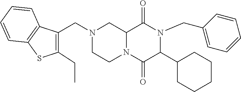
C12N(C(=O)C(C3CCCCC3)N(CC3=CC=CC=C3)C1=O)CCN(CC1=C(CC)SC3=C1C=CC=C3)C2
